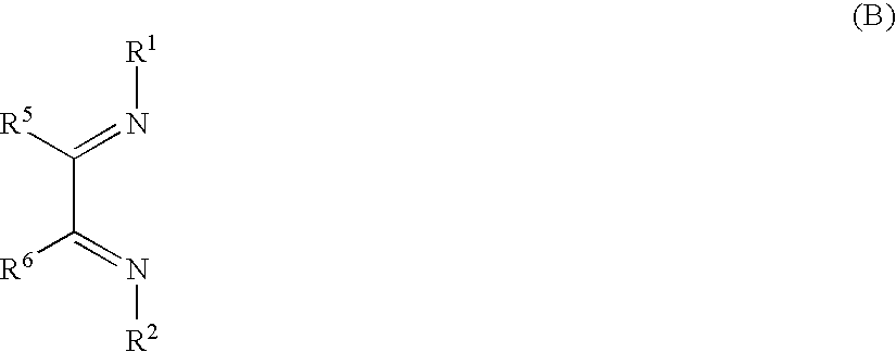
C(C([R6])=N[R2])(=N[R1])[R5]
